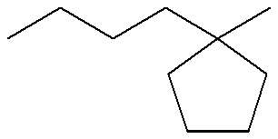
C1CCC(CCCC)(C)C1
